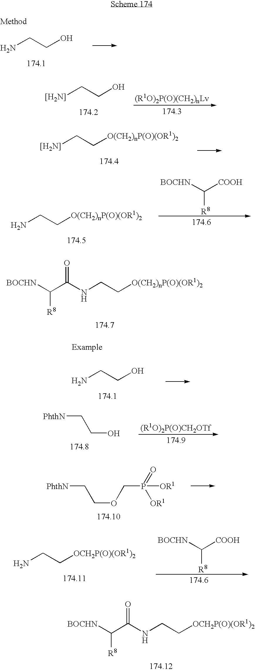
NCCO.[[H2N]]CCO.[[H2N]]CC[O(CH2)nP(O)(OR1)2].NCC[O(CH2)nP(O)(OR1)2].[R8]C([BOCHN])[COOH].[BOCHN]C(C(=O)NCC[O(CH2)nP(O)(OR1)2])[R8].NCCO.[PhthN]CCO.[PhthN]CCOCP(=O)([OR1])[OR1].NCC[OCH2P(O)(OR1)2].[R8]C([BOCHN])[COOH].[BOCHN]C(C(=O)NCC[OCH2P(O)(OR1)2])[R8]
